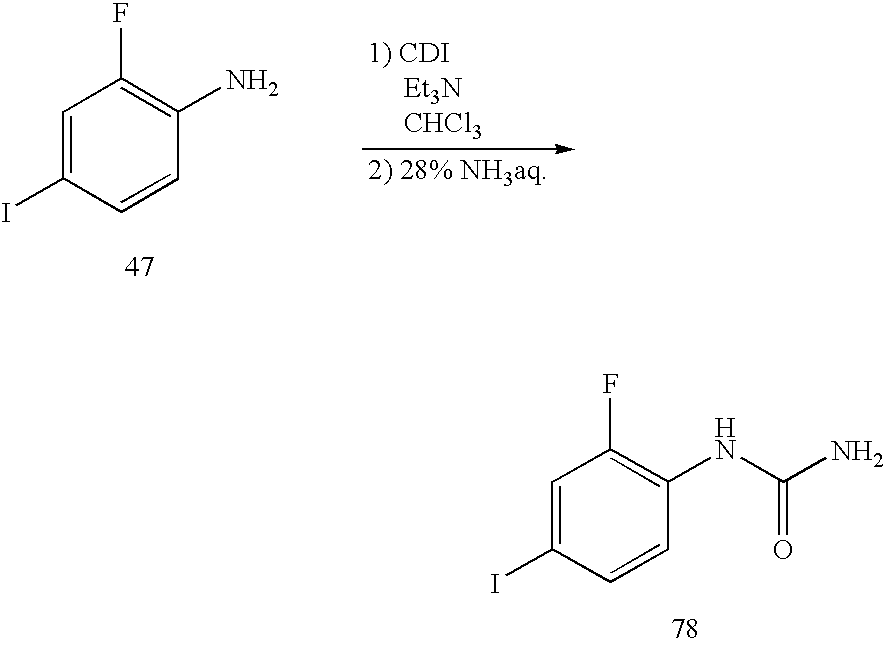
C1=CC(I)=CC(F)=C1NC(N)=O.C1=CC(I)=CC(F)=C1N.[2) 28% NH3aq]
